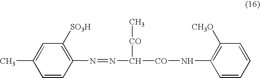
C1=CC(N=NC([CO]NC2=C([CH3O])C=CC=C2)[CO]C)=C([SO3H])C=C1C
